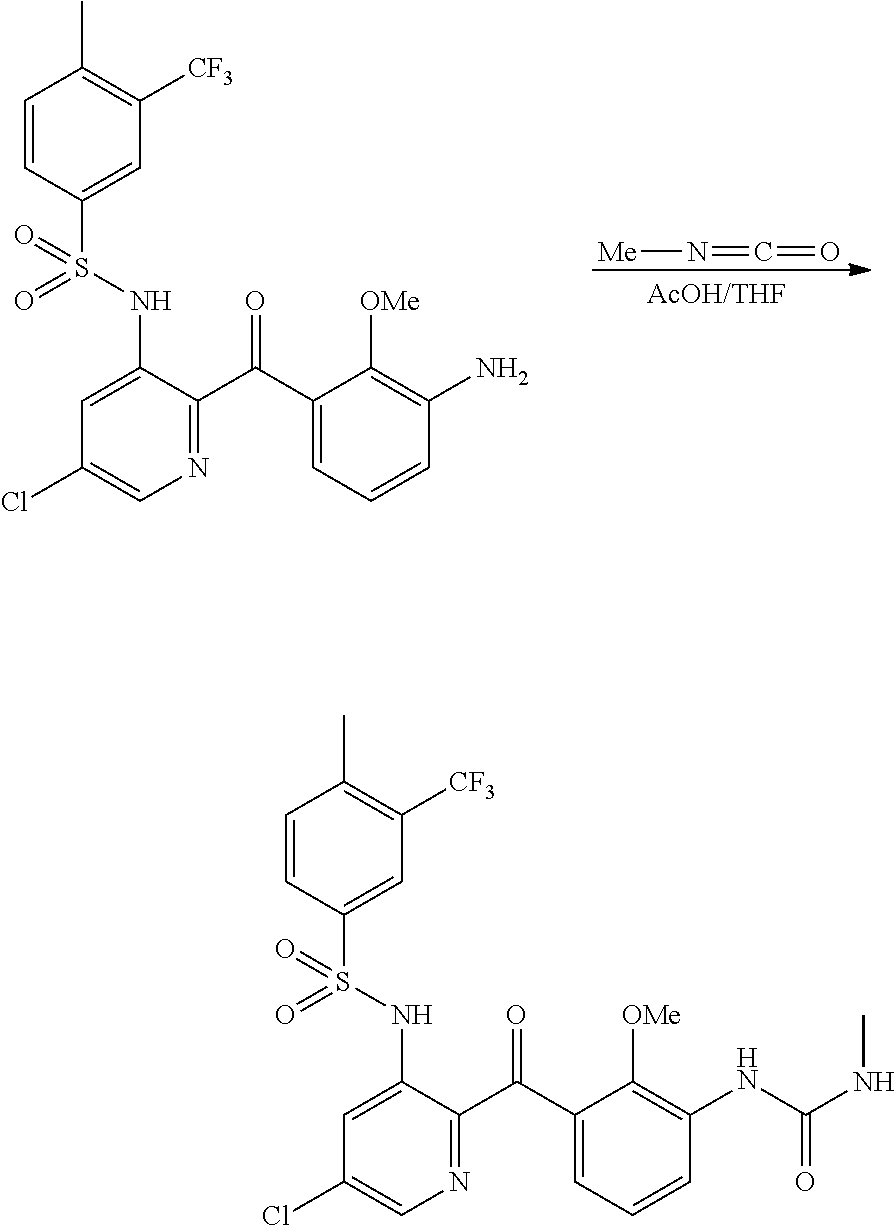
[Me]N=C=O.C1=CC(S(NC2=CC(Cl)=CN=C2C(C2=CC=CC(N)=C2[OMe])=O)(=O)=O)=CC([CF3])=C1C.C1=CC(S(NC2=CC(Cl)=CN=C2C(C2=CC=CC(NC(NC)=O)=C2[OMe])=O)(=O)=O)=CC([CF3])=C1C
